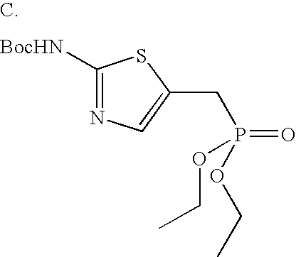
C1([BocHN])=NC=C(CP(=O)(OCC)OCC)S1
